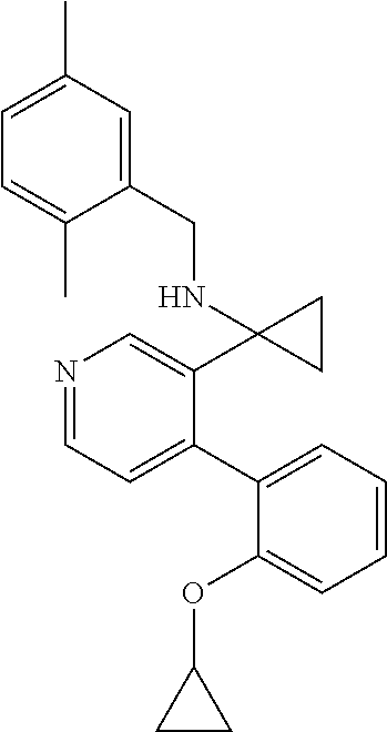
N1=CC=C(C2=CC=CC=C2OC2CC2)C(C2(NCC3=CC(C)=CC=C3C)CC2)=C1
